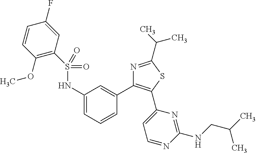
C1(NS(=O)(=O)C2=C(OC)C=CC(F)=C2)=CC=CC(C2=C(C3=CC=NC(NCC(C)C)=N3)SC(C(C)C)=N2)=C1
